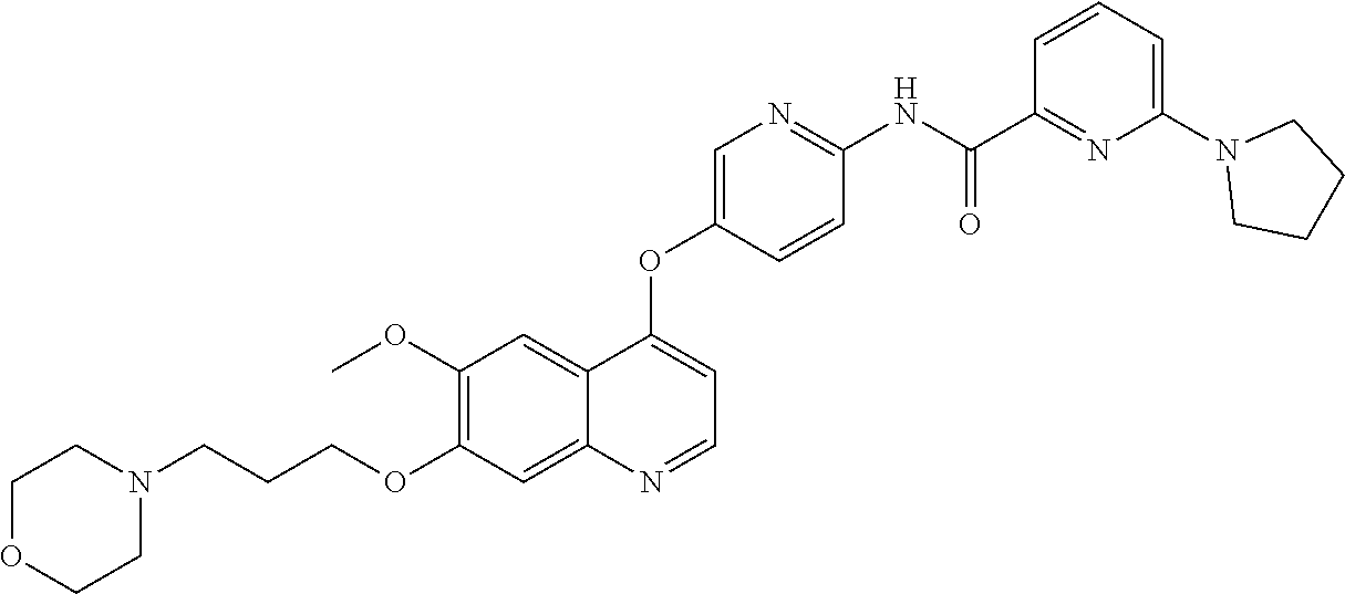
C1OCCN(CCCOC2=C(OC)C=C3C(=C2)N=CC=C3OC2=CN=C(NC(C3=NC(N4CCCC4)=CC=C3)=O)C=C2)C1
